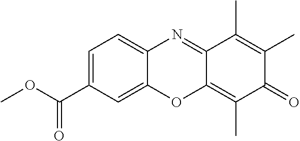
C1=C(C(OC)=O)C=C2C(=C1)N=C1C(=C(C)C(=O)C(C)=C1C)O2
